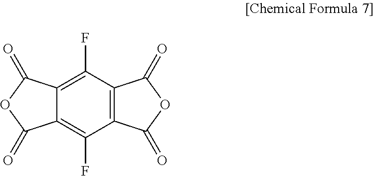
C12=C(C(=O)OC1=O)C(F)=C1C(=C2F)C(=O)OC1=O
